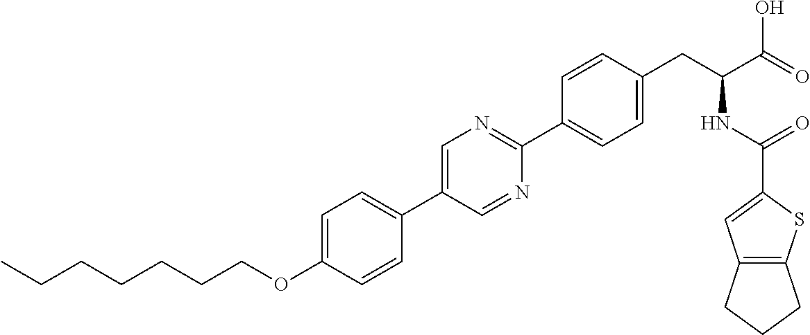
C(OC1=CC=C(C2=CN=C(C3=CC=C(CC(NC(=O)C4=CC5=C(S4)CCC5)C(=O)O)C=C3)N=C2)C=C1)CCCCCC
